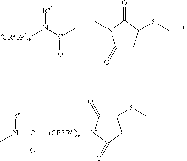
[(CRxRy)k]N(C(C)=O)[Re].C1(=O)CC(SC)C(=O)N1C.CN([Re])C(=O)[(CRxRy)k]N1C(=O)C(SC)CC1=O
